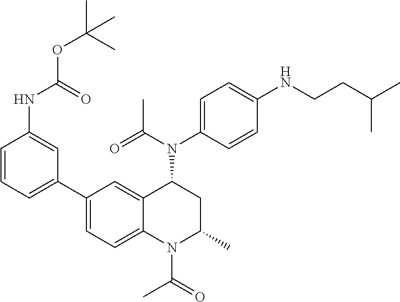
C1(N(C2CC(C)N(C(C)=O)C3=CC=C(C4=CC=CC(NC(=O)OC(C)(C)C)=C4)C=C23)C(=O)C)=CC=C(NCCC(C)C)C=C1
